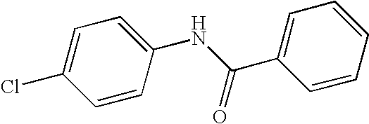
C1=CC(NC(C2=CC=CC=C2)=O)=CC=C1Cl
